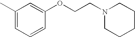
CC1=CC=CC(OCCN2CCCCC2)=C1
